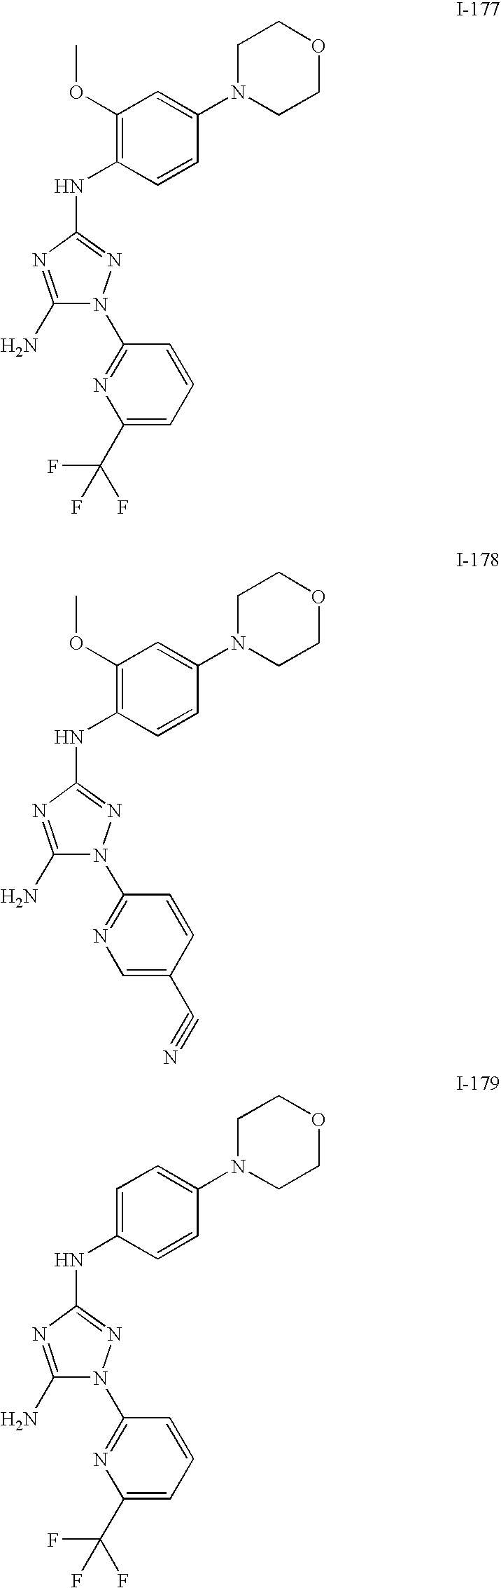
C1(N)=NC(NC2=C(OC)C=C(N3CCOCC3)C=C2)=NN1C1=NC(C(F)(F)F)=CC=C1.C1(N)=NC(NC2=C(OC)C=C(N3CCOCC3)C=C2)=NN1C1=NC=C(C#N)C=C1.C1(N)=NC(NC2=CC=C(N3CCOCC3)C=C2)=NN1C1=NC(C(F)(F)F)=CC=C1
